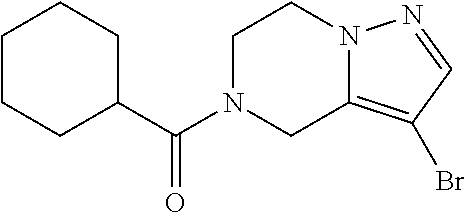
C1N(C(=O)C2CCCCC2)CC2=C(Br)C=NN2C1
